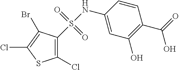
N(C1=CC(O)=C(C(=O)O)C=C1)S(=O)(=O)C1=C(Cl)SC(Cl)=C1Br
